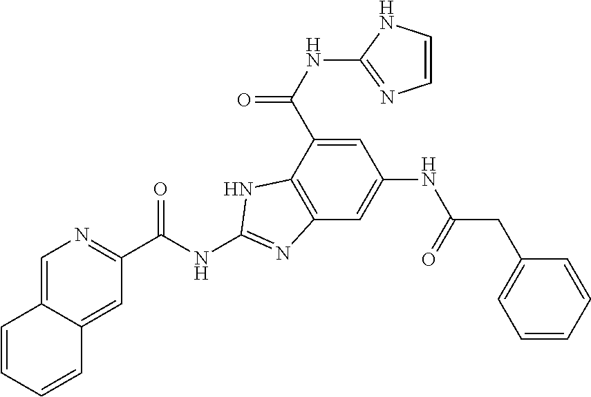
C1=C(C(NC2=NC=CN2)=O)C2=C(C=C1NC(CC1=CC=CC=C1)=O)N=C(NC(C1=NC=C3C(=C1)C=CC=C3)=O)N2
